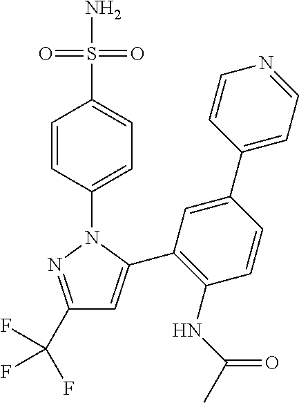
C1(C(F)(F)F)=NN(C2=CC=C(S(N)(=O)=O)C=C2)C(C2=C(NC(=O)C)C=CC(C3=CC=NC=C3)=C2)=C1
